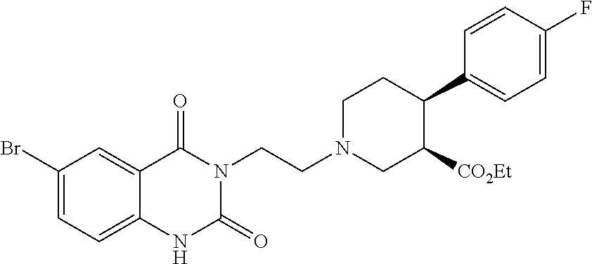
C1(Br)=CC=C2C(=C1)C(=O)N(CCN1CC([CO2Et])C(C3=CC=C(F)C=C3)CC1)C(=O)N2
